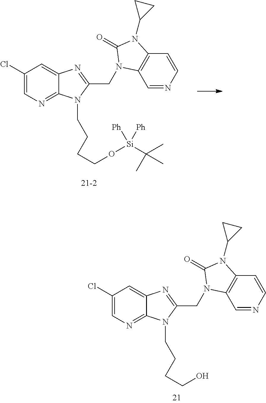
C1(Cl)=CN=C2C(=C1)N=C(CN1C3=C(C=CN=C3)N(C3CC3)C1=O)N2CCCCO[Si](C(C)(C)C)([Ph])[Ph].C1(Cl)=CN=C2C(=C1)N=C(CN1C3=C(C=CN=C3)N(C3CC3)C1=O)N2CCCCO
